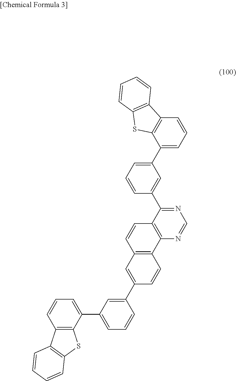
C12=C(C(C3=CC=CC(C4=CC5=C(C6=C(C(C7=CC(C8=CC=CC9=C8SC8=C9C=CC=C8)=CC=C7)=NC=N6)C=C5)C=C4)=C3)=CC=C1)SC1=C2C=CC=C1
